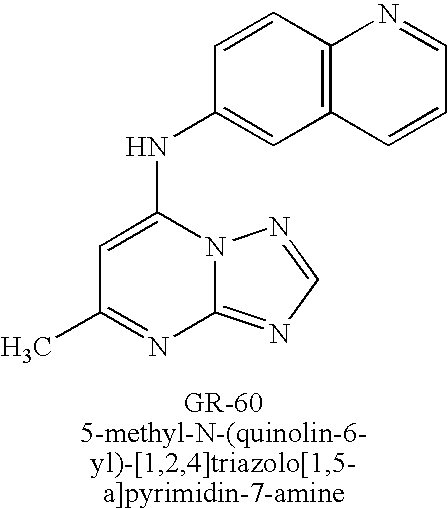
N12C(=NC=N1)N=C(C)C=C2NC1=CC2=C(C=C1)N=CC=C2
